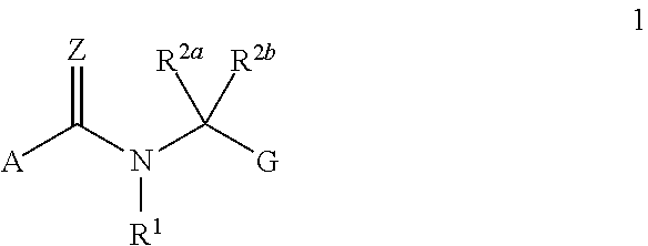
C([A])(N(C([G])([R2a])[R2b])[R1])=[Z]
